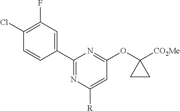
C1(C2=CC(F)=C(Cl)C=C2)=NC([R])=CC(OC2([CO2Me])CC2)=N1
